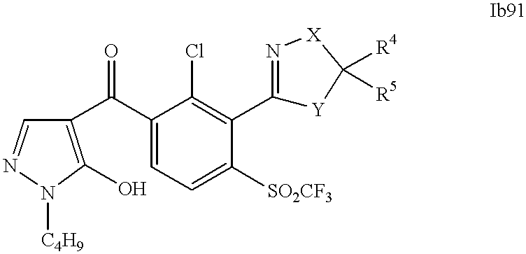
C1=NN([C4H9])C(O)=C1C(C1=CC=C([SO2CF3])C(C2=N[X]C([R4])([R5])[Y]2)=C1Cl)=O
